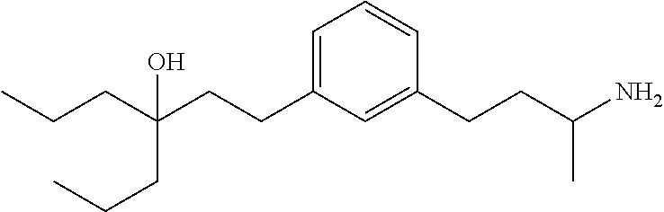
CCCC(CCC1=CC=CC(CCC(N)C)=C1)(CCC)O
